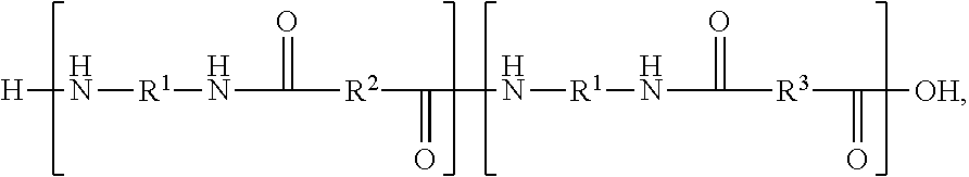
[H]N[R1]NC([R2]C(N[R1]NC([R3]C([OH])=O)=O)=O)=O
